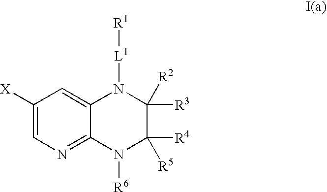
C1([X])=CN=C2C(=C1)N([L1][R1])C([R3])([R2])C([R4])([R5])N2[R6]
